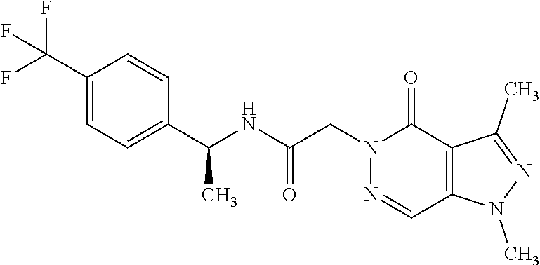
N1=CC2=C(C(=O)N1CC(NC(C1=CC=C(C(F)(F)F)C=C1)C)=O)C(C)=NN2C
